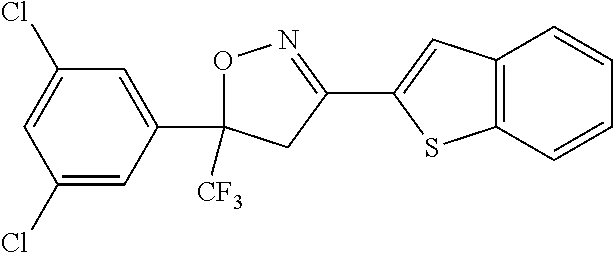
O1C([CF3])(C2=CC(Cl)=CC(Cl)=C2)CC(C2=CC3=C(S2)C=CC=C3)=N1
